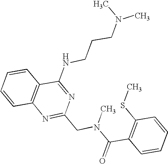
C1=CC2=C(C=C1)C(NCCCN(C)C)=NC(CN(C(C1=C(SC)C=CC=C1)=O)C)=N2
